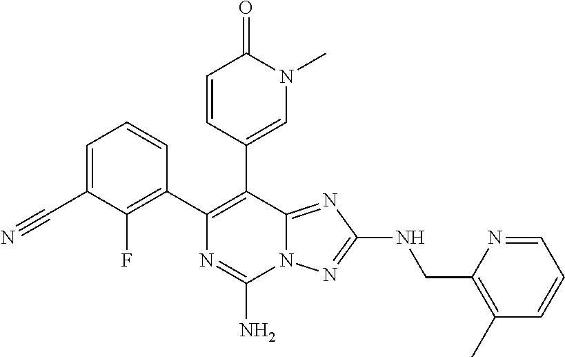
C1=C(C#N)C(F)=C(C2=C(C3=CN(C)C(=O)C=C3)C3=NC(NCC4=C(C)C=CC=N4)=NN3C(N)=N2)C=C1
